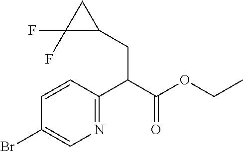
C1=CC(C(C(OCC)=O)CC2C(F)(F)C2)=NC=C1Br
